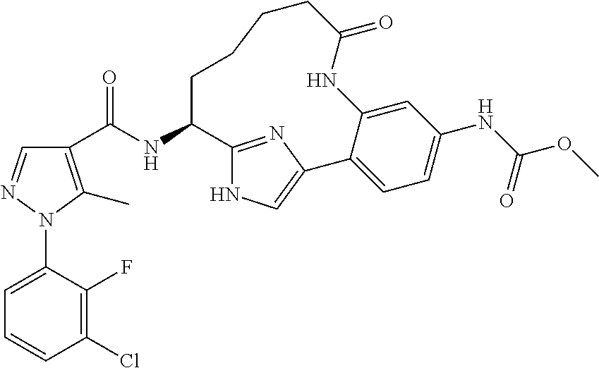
C1=NN(C2=CC=CC(Cl)=C2F)C(C)=C1C(NC1CCCCC(=O)NC2=CC(NC(OC)=O)=CC=C2C2=CNC1=N2)=O
